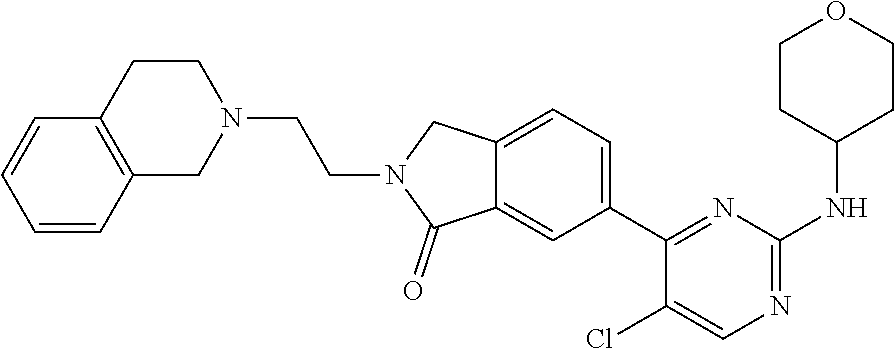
C1(C2=CC=C3C(=C2)C(=O)N(CCN2CCC4=C(C2)C=CC=C4)C3)=NC(NC2CCOCC2)=NC=C1Cl
